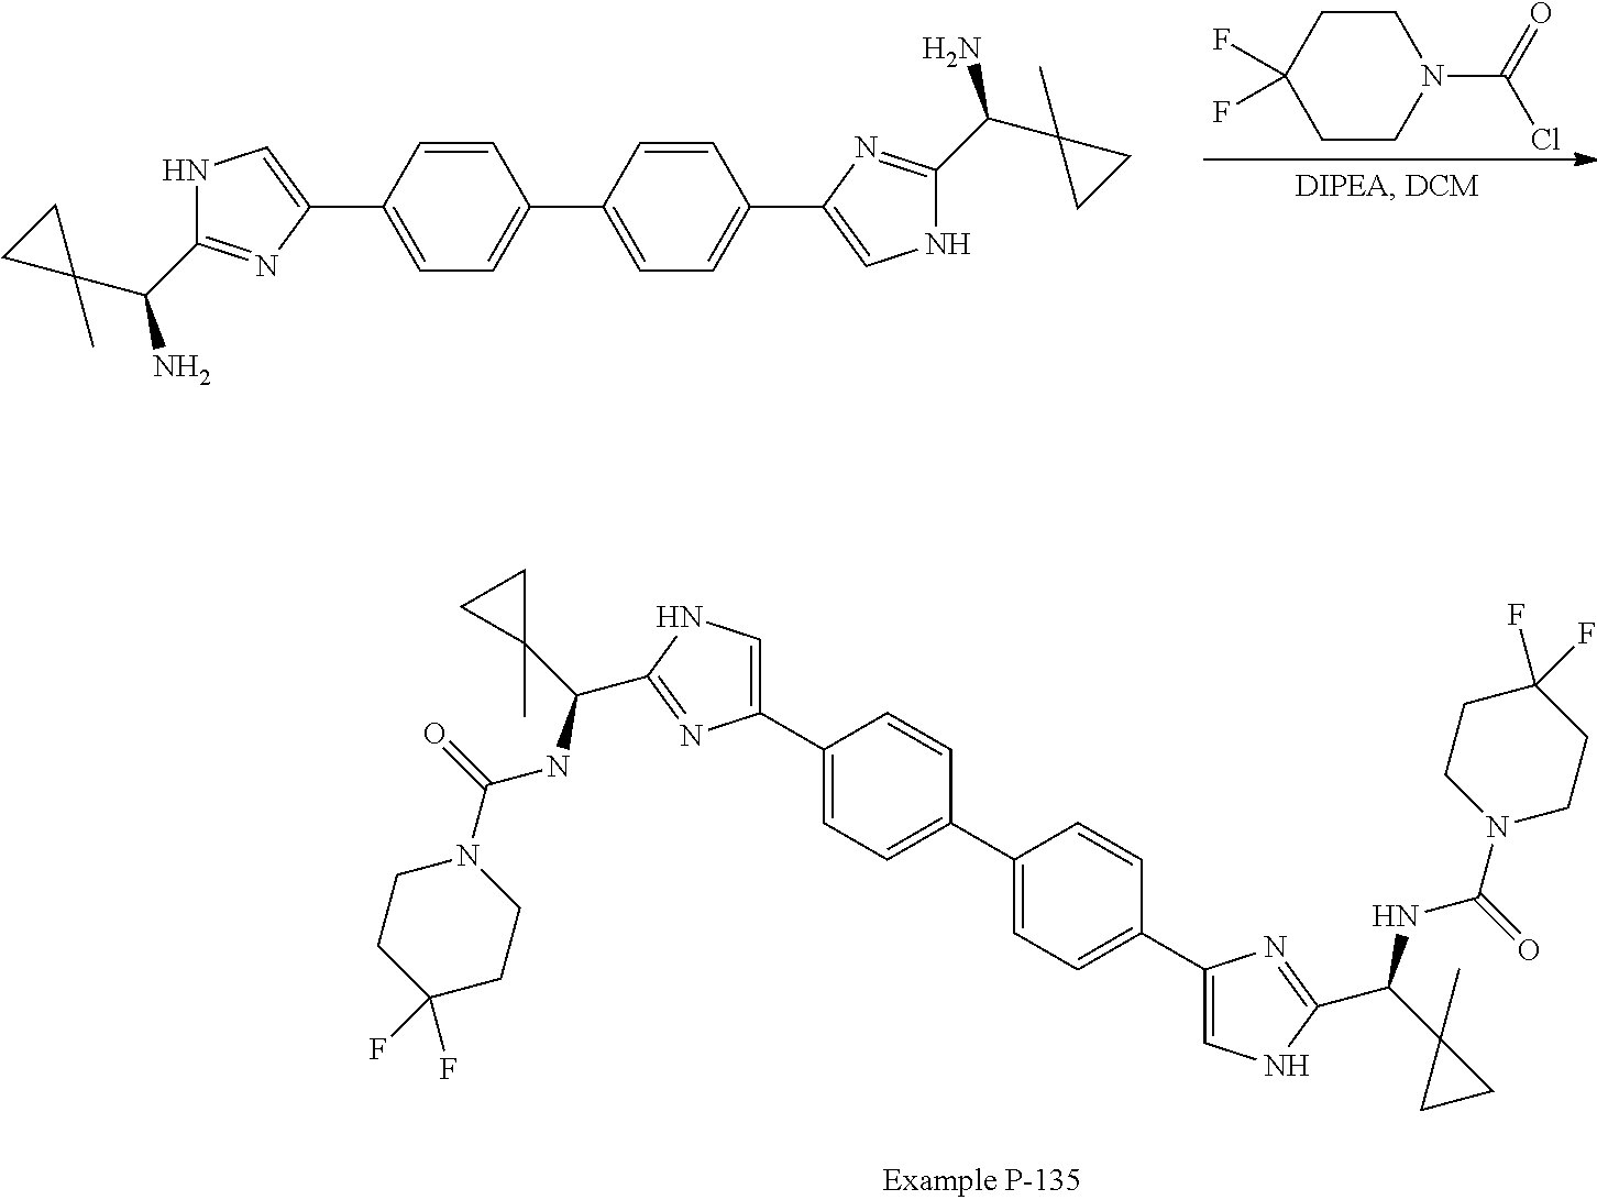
C1=CC(C2=CNC(C(N)C3(C)CC3)=N2)=CC=C1C1=CC=C(C2=CNC(C(N)C3(C)CC3)=N2)C=C1.C1CN(C(Cl)=O)CCC1(F)F.C1(C2=CC=C(C3=CC=C(C4=CNC(C(NC(=O)N5CCC(F)(F)CC5)C5(C)CC5)=N4)C=C3)C=C2)=CNC(C(NC(=O)N2CCC(F)(F)CC2)C2(C)CC2)=N1
